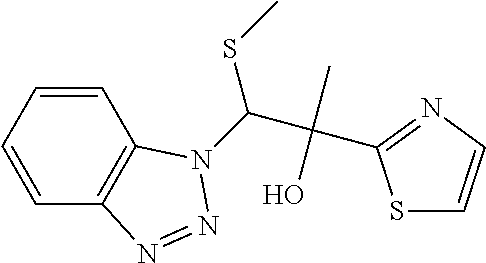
C1=CC=CC2=C1N(C(SC)C(C)(O)C1=NC=CS1)N=N2
